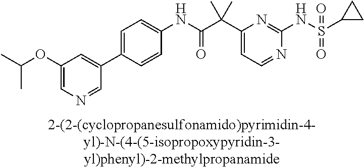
N1=CC=C(C(C(NC2=CC=C(C3=CC(OC(C)C)=CN=C3)C=C2)=O)(C)C)N=C1NS(=O)(=O)C1CC1
